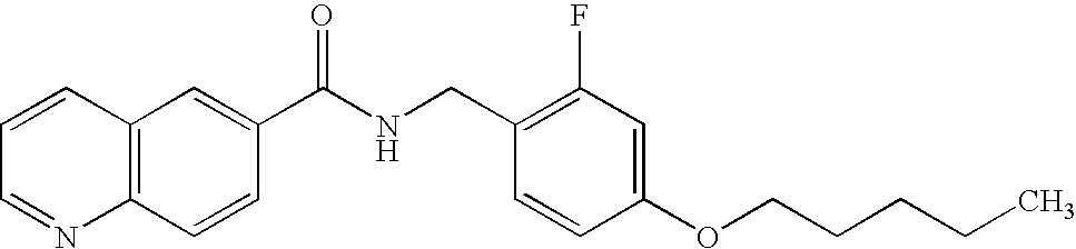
C1=CC=NC2=C1C=C(C(NCC1=C(F)C=C(OCCCCC)C=C1)=O)C=C2
